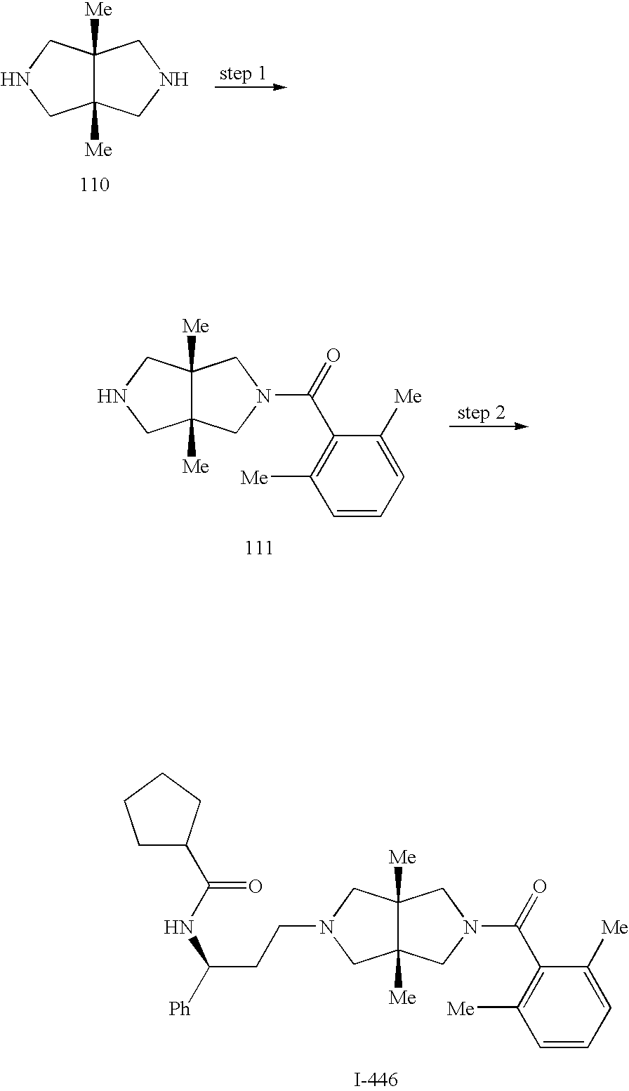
C12([Me])C([Me])(CN(C(=O)C3=C([Me])C=CC=C3[Me])C1)CN(CCC([Ph])NC(=O)C1CCCC1)C2.C12([Me])C([Me])(CNC1)CNC2.C12([Me])C([Me])(CN(C(=O)C3=C([Me])C=CC=C3[Me])C1)CNC2
